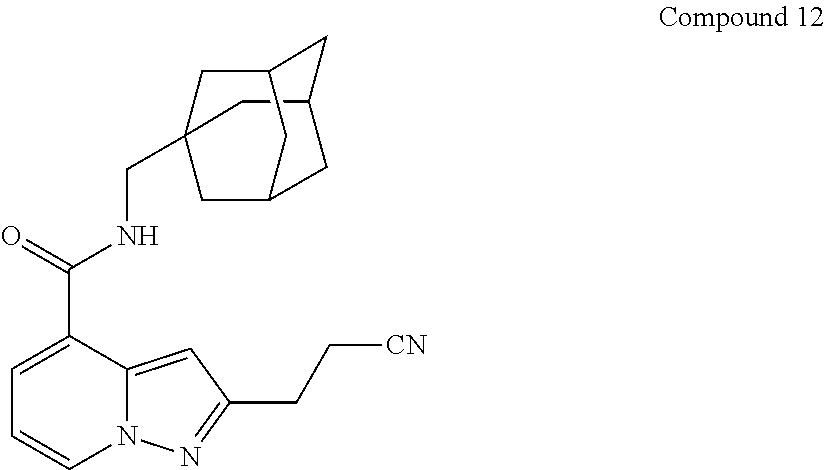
N12C(=CC(CC[CN])=N1)C(C(=O)NCC13CC4CC(C1)CC(C3)C4)=CC=C2
